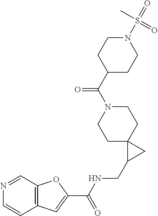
C1C2(CCN(C(C3CCN(S(=O)(C)=O)CC3)=O)C1)C(CNC(C1=CC3=C(O1)C=NC=C3)=O)C2
